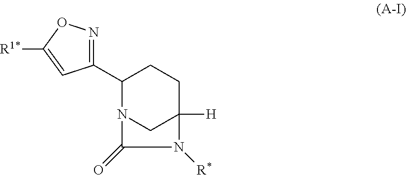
C1(C2=NOC([R1*])=C2)N2CC([H])(CC1)N([R*])C2=O
